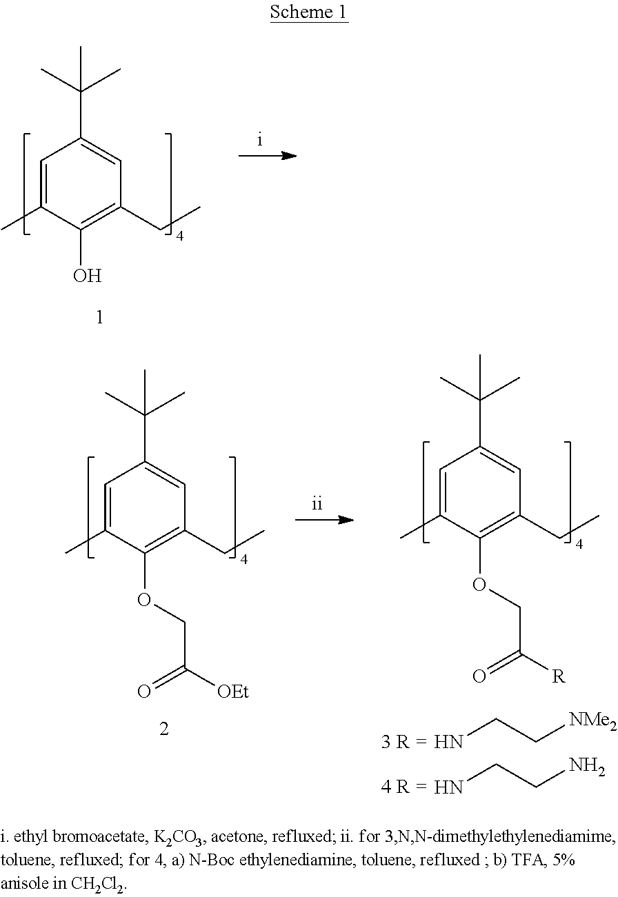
C1=C(C)C(O)=C(CC)C=C1C(C)(C)C.C1=C(C)C(OCC([OEt])=O)=C(CC)C=C1C(C)(C)C.C1=C(C)C(OCC([R])=O)=C(CC)C=C1C(C)(C)C.NCC[NMe2].NCCN
